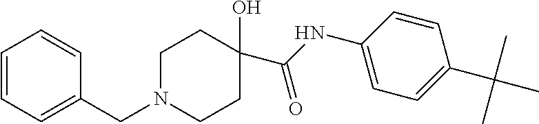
C1=CC=C(CN2CCC(O)(C(NC3=CC=C(C(C)(C)C)C=C3)=O)CC2)C=C1
